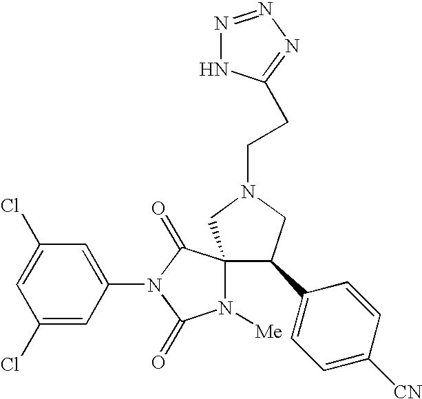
C1(Cl)=CC(Cl)=CC(N2C(=O)N([Me])C3(C2=O)C(C2=CC=C([CN])C=C2)CN(CCC2=NN=NN2)C3)=C1
